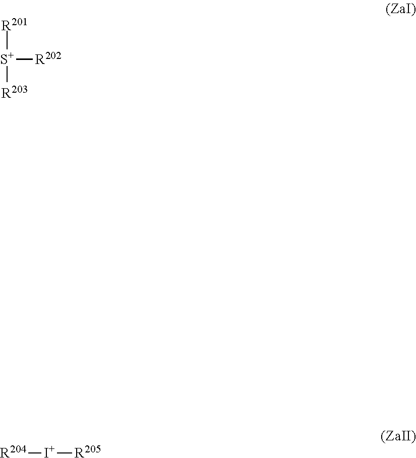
[R201][S+]([R203])[R202].[R204][I+][R205]
